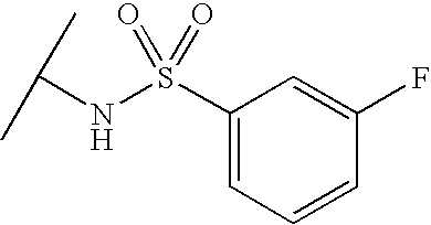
C(NS(C1=CC=CC(F)=C1)(=O)=O)(C)C
